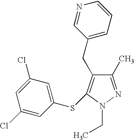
C1(Cl)=CC(Cl)=CC(SC2=C(CC3=CC=CN=C3)C(C)=NN2CC)=C1
